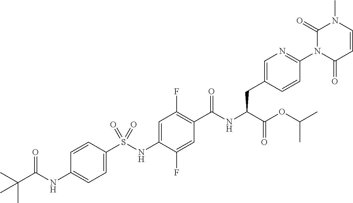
C1=C(S(NC2=CC(F)=C(C(NC(C(OC(C)C)=O)CC3=CN=C(N4C(=O)C=CN(C)C4=O)C=C3)=O)C=C2F)(=O)=O)C=CC(NC(C(C)(C)C)=O)=C1
